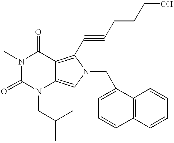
N1(C)C(=O)N(CC(C)C)C2=CN(CC3=CC=CC4=C3C=CC=C4)C(C#CCCCO)=C2C1=O
